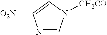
N1=CN([CH2CO])C=C1[O2N]
